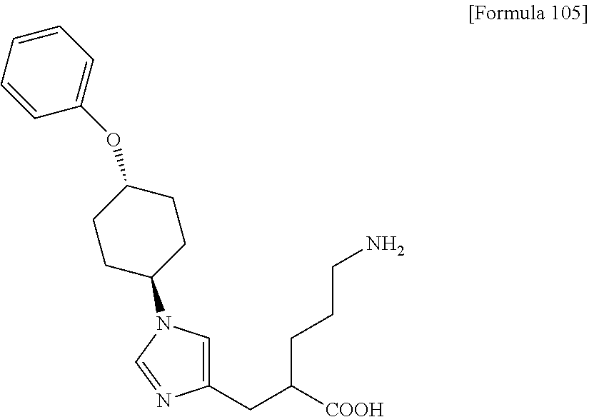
C1(CC([COOH])CCCN)=CN(C2CCC(OC3=CC=CC=C3)CC2)C=N1
